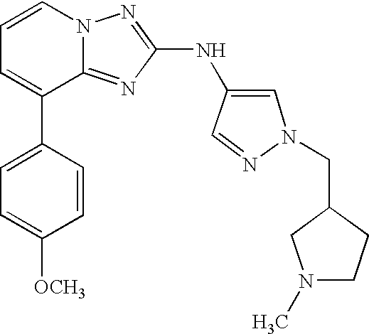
C1=CN2C(=NC(NC3=CN(CC4CN(C)CC4)N=C3)=N2)C(C2=CC=C([OCH3])C=C2)=C1
